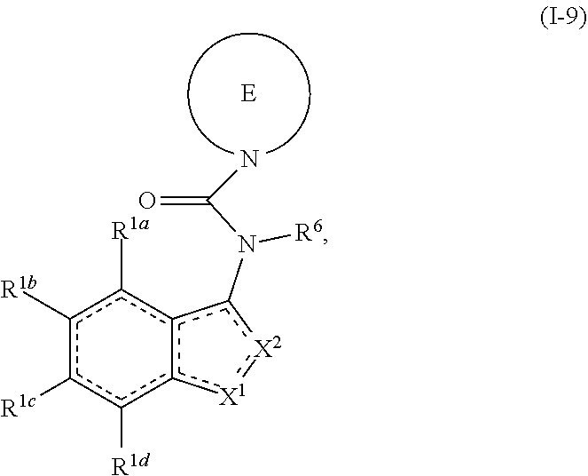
c1([R1b])c([R1c])c([R1d])c2c(c1[R1a])c(N([R6])C(=O)N)[X2]:[X1]2.[E]
